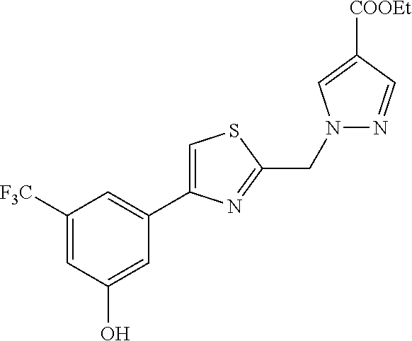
C1([F3C])=CC(O)=CC(C2=CSC(CN3N=CC([COOEt])=C3)=N2)=C1
